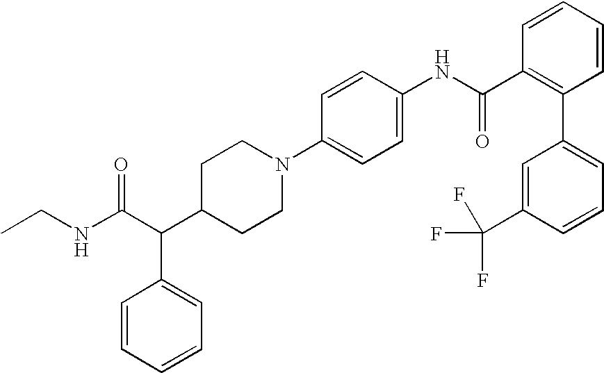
C(C(C1CCN(C2=CC=C(NC(C3=C(C4=CC=CC(C(F)(F)F)=C4)C=CC=C3)=O)C=C2)CC1)C1=CC=CC=C1)(NCC)=O
